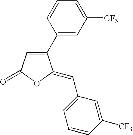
C1(=O)OC(=CC2=CC=CC([CF3])=C2)C(C2=CC([CF3])=CC=C2)=C1
